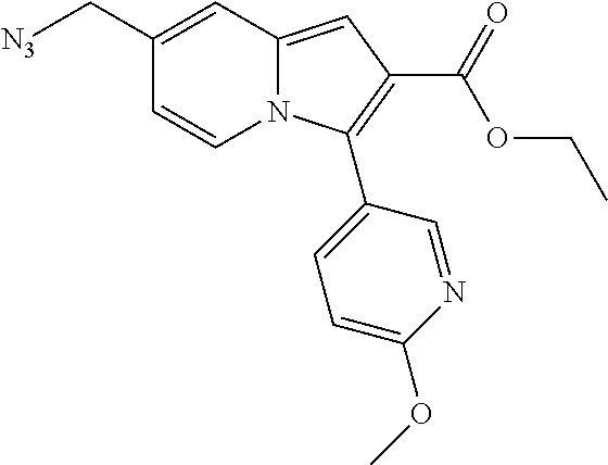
C1(C[N3])=CC2=CC(C(=O)OCC)=C(C3=CC=C(OC)N=C3)N2C=C1
